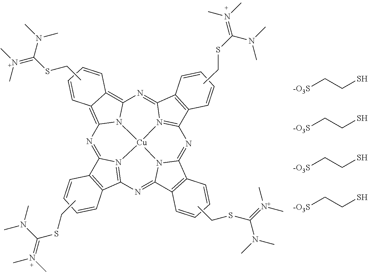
N1=C2N3=C(N=C4N5C(=NC6=N7C(=NC8=C9C(=C1N8[Cu]753)C=CC=C9)C1=C6C=CC=C1)C1=C4C=CC=C1)C1=C2C=CC=C1.CCSC(=N(C)C)N(C)C.CCSC(=[N+](C)C)N(C)C.CCSC(=N(C)C)N(C)C.CCSC(=[N+](C)C)N(C)C.[-O3S]CCS.[-O3S]CCS.[-O3S]CCS.[-O3S]CCS
